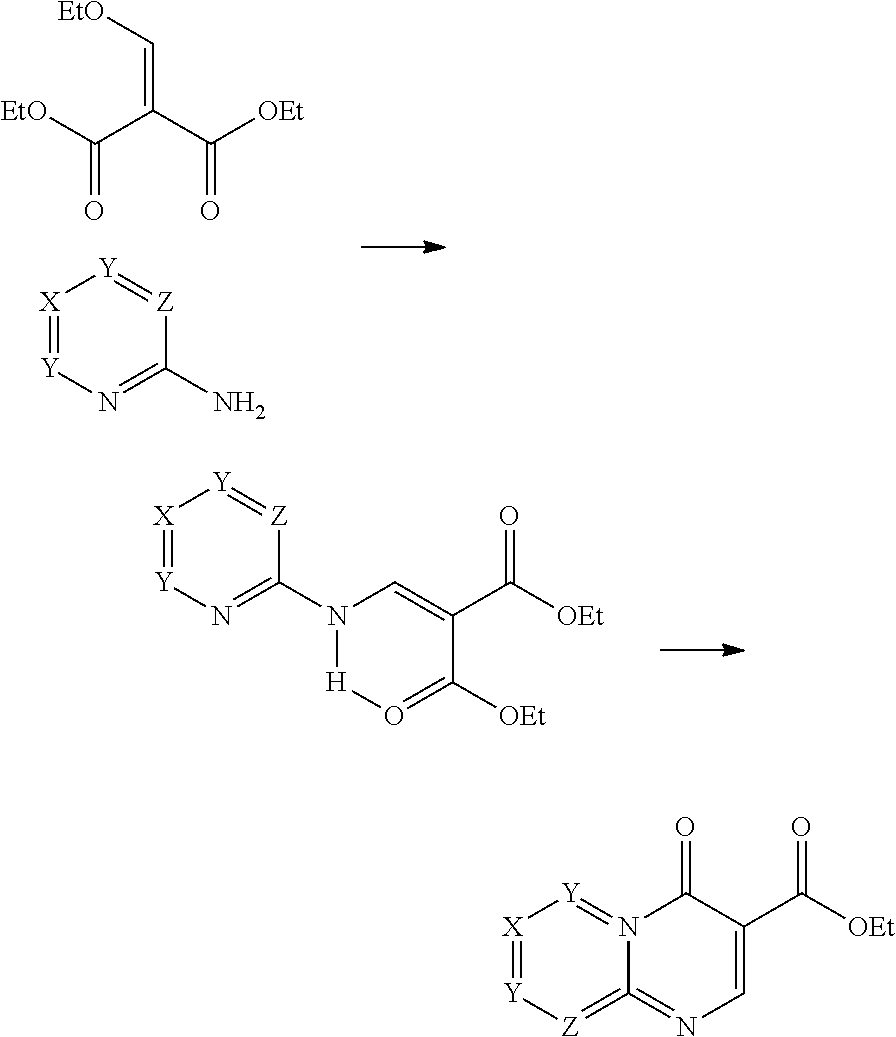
[X]1=[Y]N=C(N)[Z]=[Y]1.C(=C(C([OEt])=O)C([EtO])=O)[EtO].[X]1=[Y]N=C(N2[H]O=C([OEt])C(C([OEt])=O)=C2)[Z]=[Y]1.[X]1=[Y][Z]=C2=NC=C(C([OEt])=O)C(=O)N2=[Y]1
